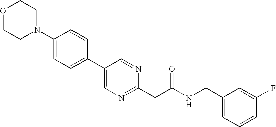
C1(N2CCOCC2)=CC=C(C2=CN=C(CC(NCC3=CC=CC(F)=C3)=O)N=C2)C=C1
